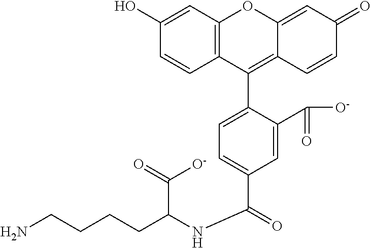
C1(O)=CC2=C(C=C1)C(C1=CC=C(C(=O)NC(CCCCN)C([O-])=O)C=C1C([O-])=O)=C1C(=CC(=O)C=C1)O2
